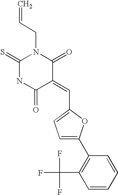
C=CCN1C(=S)NC(=O)C(=CC2=CC=C(C3=C(C(F)(F)F)C=CC=C3)O2)C1=O
